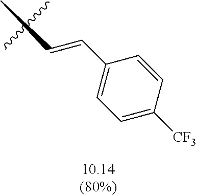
C(C1=CC=C([CF3])C=C1)=CC
